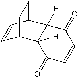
C1=CC2C3([H])C([H])(C1CC2)C(=O)C=CC3=O
